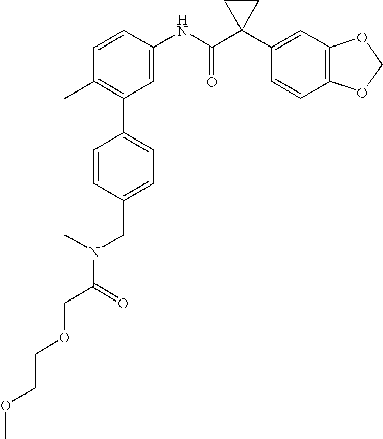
C1=CC(NC(C2(C3=CC4=C(C=C3)OCO4)CC2)=O)=CC(C2=CC=C(CN(C(COCCOC)=O)C)C=C2)=C1C
